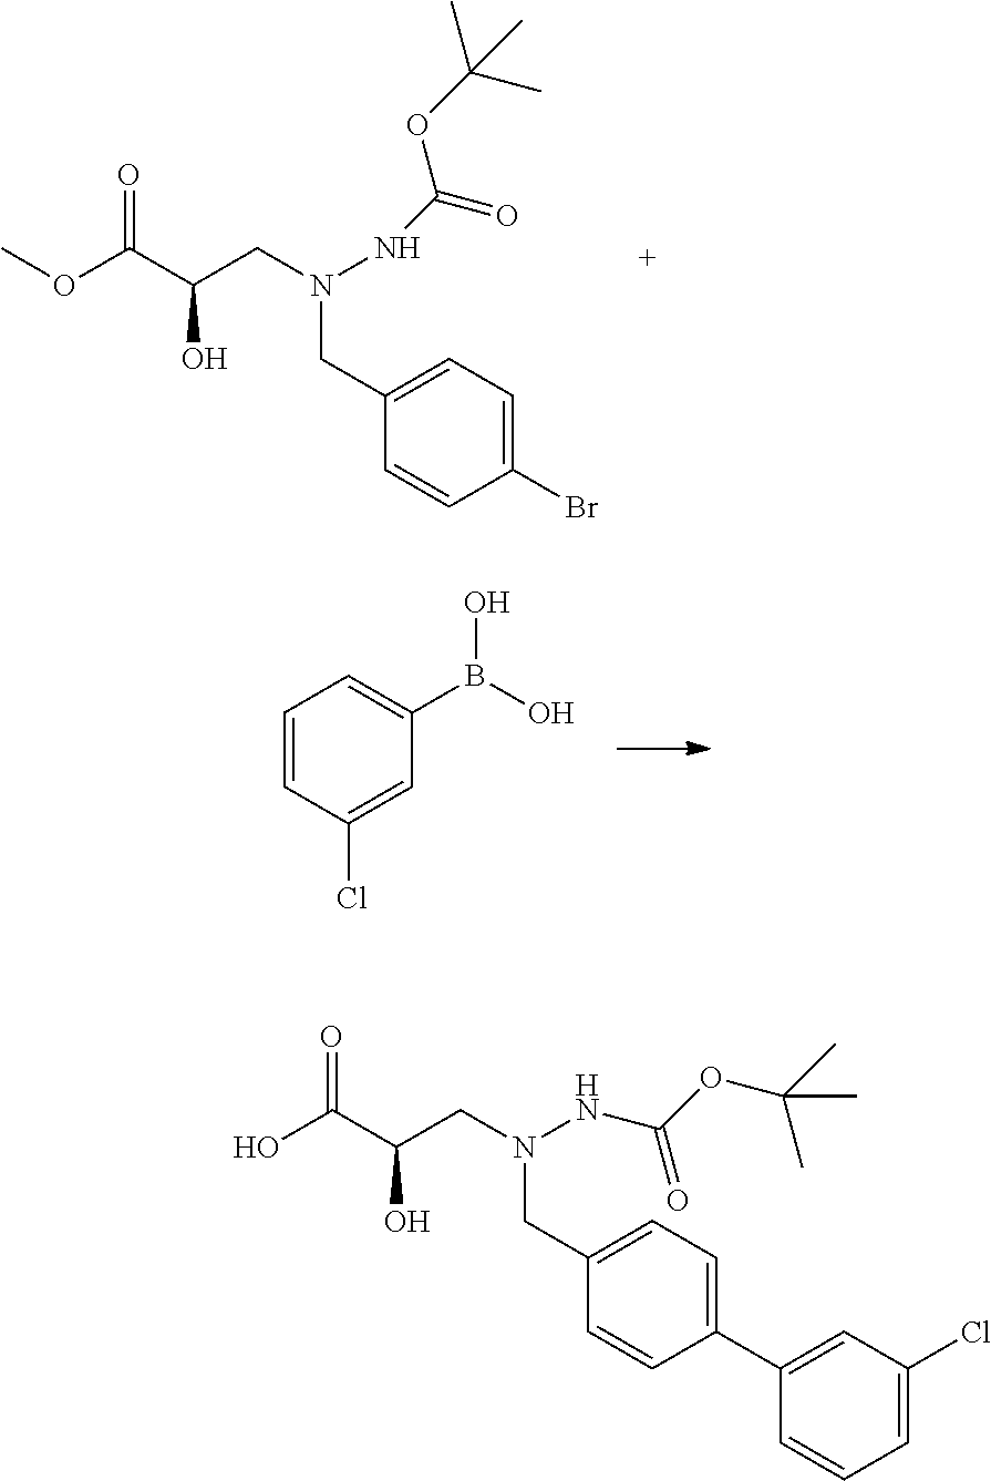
C1=CC(C2=CC(Cl)=CC=C2)=CC=C1CN(NC(OC(C)(C)C)=O)CC(C(O)=O)O.C1=CC(Br)=CC=C1CN(NC(=O)OC(C)(C)C)CC(C(OC)=O)O.C1=CC(Cl)=CC(B(O)O)=C1
